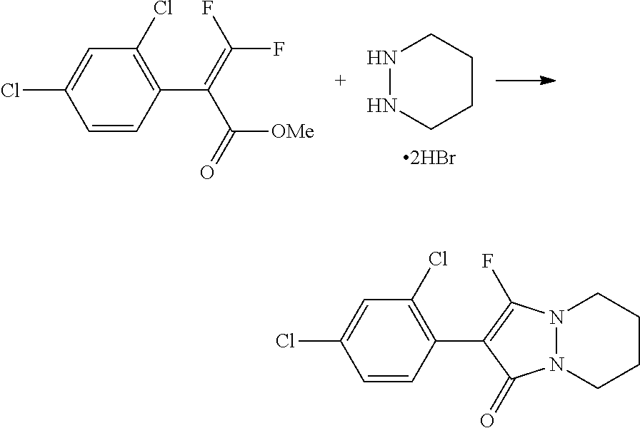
N1NCCCC1.C1=CC(C(=C(F)F)C(=O)[OMe])=C(Cl)C=C1Cl.N12N(CCCC1)C(=O)C(C1=C(Cl)C=C(Cl)C=C1)=C2F
